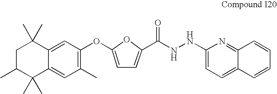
C1C(C)(C)C2=CC(OC3=CC=C(C(NNC4=CC=C5C(=N4)C=CC=C5)=O)O3)=C(C)C=C2C(C)(C)C1C
